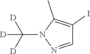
C1=NN(C([D])([D])[D])C(C)=C1I
